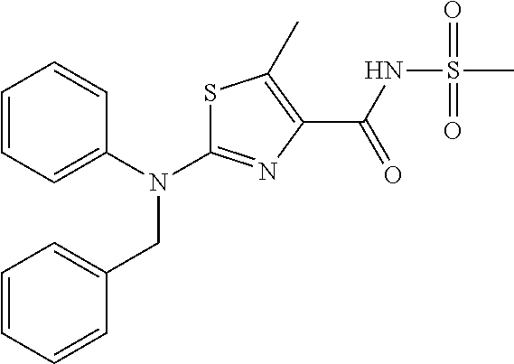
S1C(N(C2=CC=CC=C2)CC2=CC=CC=C2)=NC(C(NS(C)(=O)=O)=O)=C1C
